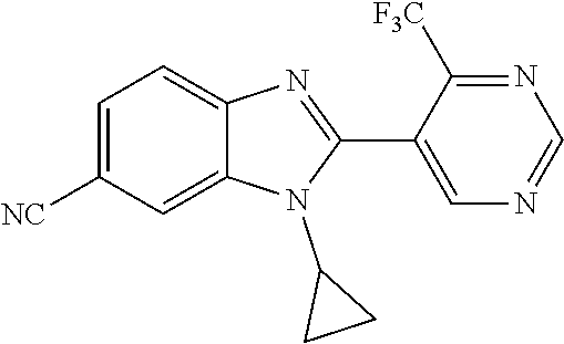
C1=C([NC])C=C2C(=C1)N=C(C1=CN=CN=C1[F3C])N2C1CC1
